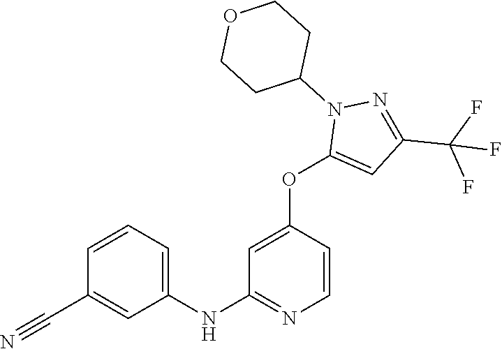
C1(NC2=NC=CC(OC3=CC(C(F)(F)F)=NN3C3CCOCC3)=C2)=CC=CC(C#N)=C1
